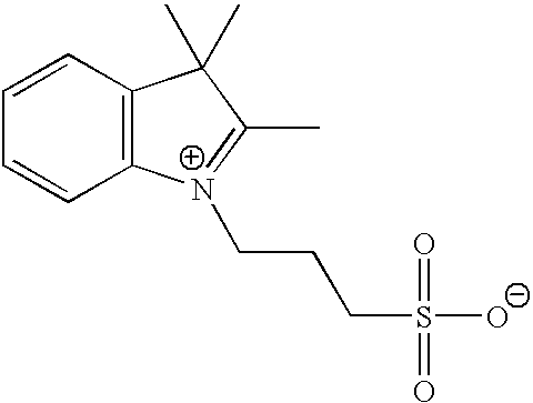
C12=C(C=CC=C1)C(C)(C)C(C)=[N+]2CCCS(=O)([O-])=O
